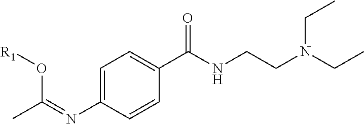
CC(=NC1=CC=C(C(NCCN(CC)CC)=O)C=C1)O[R1]
